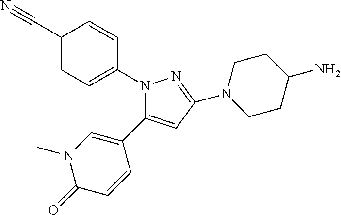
N1(C2=CC=C(C#N)C=C2)C(C2=CN(C)C(=O)C=C2)=CC(N2CCC(N)CC2)=N1
